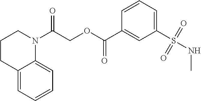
C1=CC(C(OCC(N2CCCC3=CC=CC=C23)=O)=O)=CC(S(=O)(=O)NC)=C1
